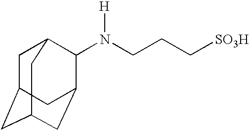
C1C2CC3CC(C(N(CCC[SO3H])[H])C1C3)C2
